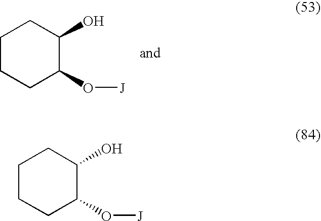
C1CCC(O[J])C(O)C1.C1CCC(O[J])C(O)C1
